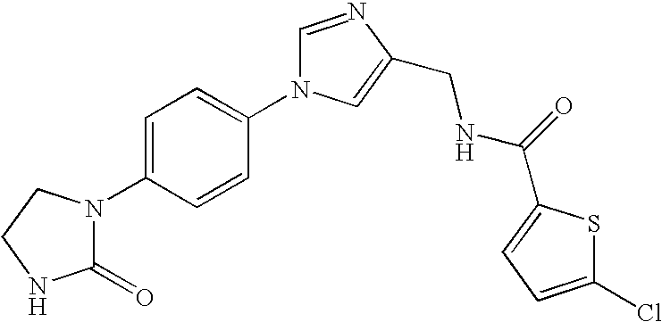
C1(N2C(=O)NCC2)=CC=C(N2C=NC(CNC(=O)C3=CC=C(Cl)S3)=C2)C=C1
